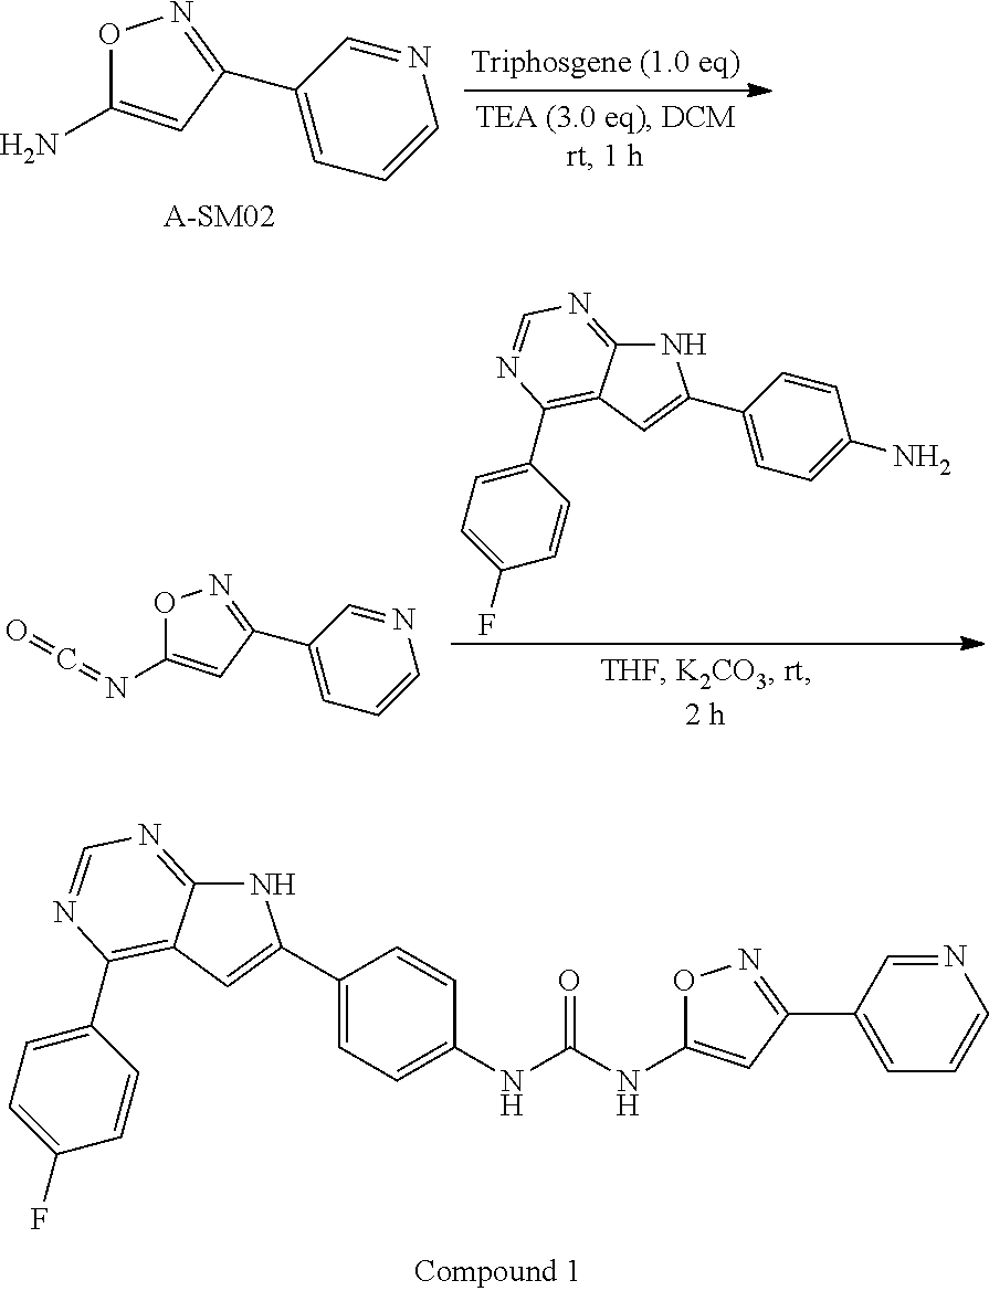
N1=CC(C2=NOC(N)=C2)=CC=C1.[A-SM02].N1=CC(C2=NOC(N=C=O)=C2)=CC=C1.N1C2=NC=NC(C3=CC=C(F)C=C3)=C2C=C1C1=CC=C(N)C=C1.O1C(NC(NC2=CC=C(C3=CC4=C(C5=CC=C(F)C=C5)N=CN=C4N3)C=C2)=O)=CC(C2=CC=CN=C2)=N1
